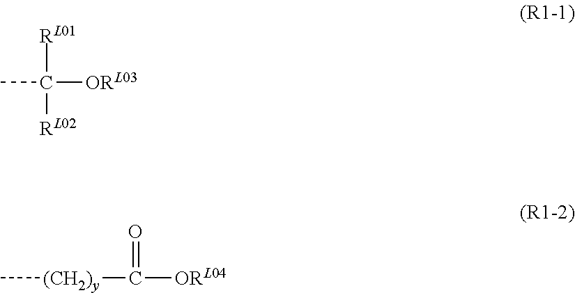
[RL01]C(C)([ORL03])[RL02].C[(CH2)y]C(=O)[ORL04]
